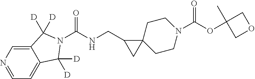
C12=CN=CC=C1C([D])([D])N(C(NCC1CC13CCN(C(OC1(C)COC1)=O)CC3)=O)C2([D])[D]
